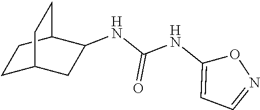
C1(NC(NC2=CC=NO2)=O)C2CCC(C1)CC2
